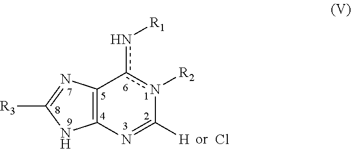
C12=C(N=C([R3])N1)c(n[R1])n([R2])C([H])=N2.Cl
